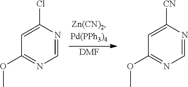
[DMF].C1(Cl)=CC(OC)=NC=N1.C1([CN])=CC(OC)=NC=N1
